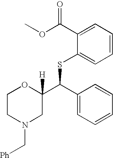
C1(C(OC)=O)=CC=CC=C1SC(C1([H])OCCN(C[Ph])C1)C1=CC=CC=C1
